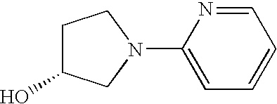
C1C(O)CN(C2=CC=CC=N2)C1
